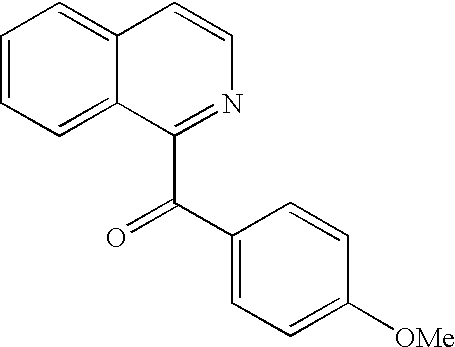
C1=CC=C2C(=C1)C=CN=C2C(C1=CC=C([OMe])C=C1)=O
